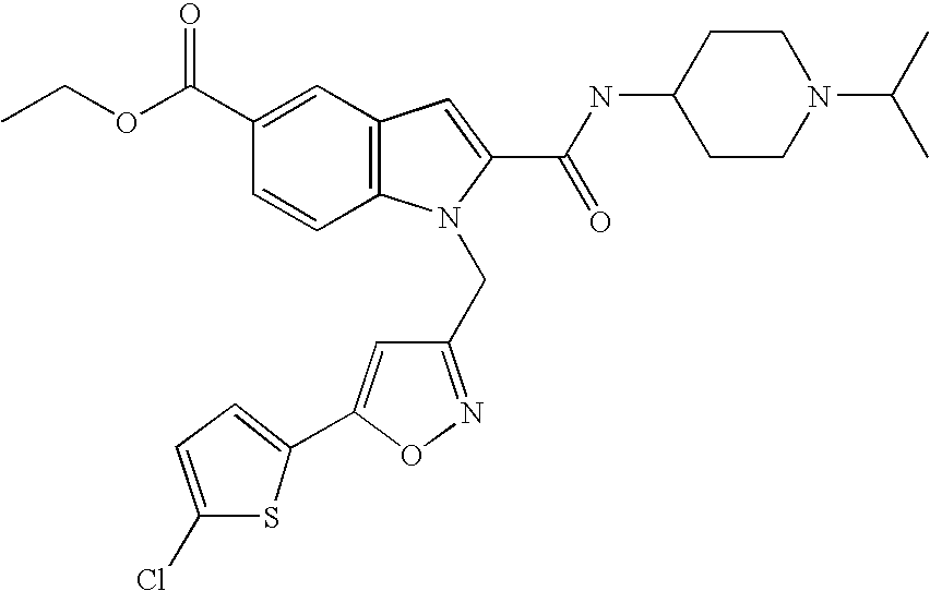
C1(C(=O)OCC)=CC2=C(C=C1)N(CC1=NOC(C3=CC=C(Cl)S3)=C1)C(C(NC1CCN(C(C)C)CC1)=O)=C2
